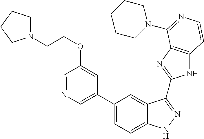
C1(C2=CN=CC(OCCN3CCCC3)=C2)=CC=C2C(=C1)C(C1=NC3=C(N1)C=CN=C3N1CCCCC1)=NN2
